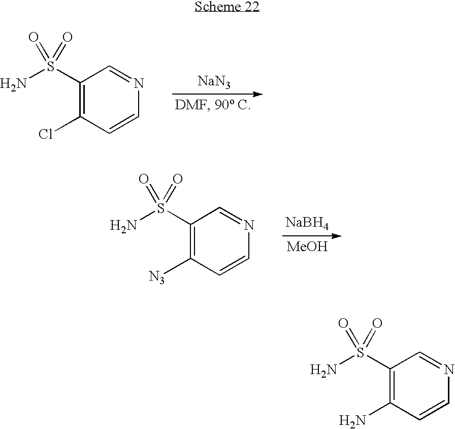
C1(S(N)(=O)=O)=C(Cl)C=CN=C1.[NaN3].C1(S(N)(=O)=O)=C([N3])C=CN=C1.[NaBH4].[MeOH].C1(S(N)(=O)=O)=C(N)C=CN=C1
